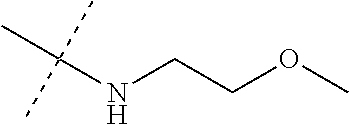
CC(NCCOC)(C)C
